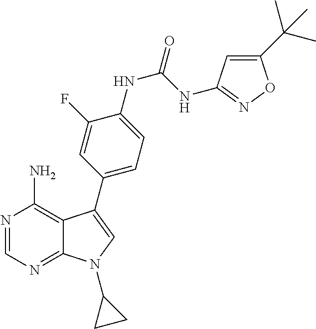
N1=CN=C2C(=C1N)C(C1=CC=C(NC(NC3=NOC(C(C)(C)C)=C3)=O)C(F)=C1)=CN2C1CC1
